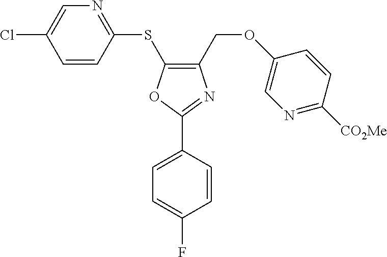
C1(COC2=CN=C([CO2Me])C=C2)=C(SC2=NC=C(Cl)C=C2)OC(C2=CC=C(F)C=C2)=N1
